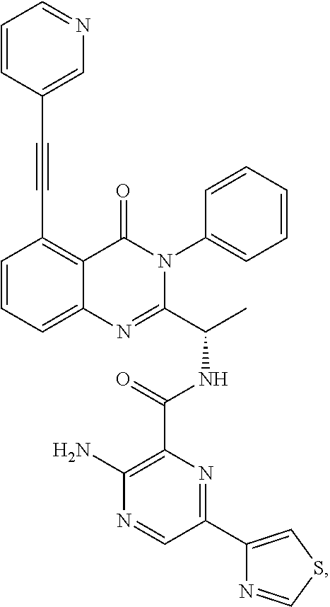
C1=CC=C2C(=C1C#CC1=CN=CC=C1)C(=O)N(C1=CC=CC=C1)C(C(C)NC(C1=C(N)N=CC(C3=CSC=N3)=N1)=O)=N2
